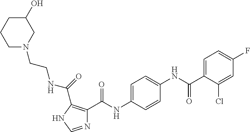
N1=CNC(C(=O)NCCN2CCCC(O)C2)=C1C(NC1=CC=C(NC(C2=CC=C(F)C=C2Cl)=O)C=C1)=O
